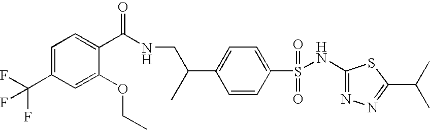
C1=C(C(F)(F)F)C=C(OCC)C(C(NCC(C2=CC=C(S(NC3=NN=C(C(C)C)S3)(=O)=O)C=C2)C)=O)=C1
